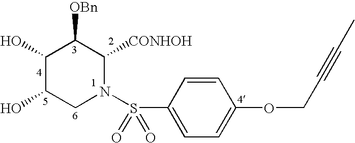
C1(O)C(O)CN(S(C2=CC=C(OCC#CC)C=C2)(=O)=O)C([CONHOH])C1[OBn]
